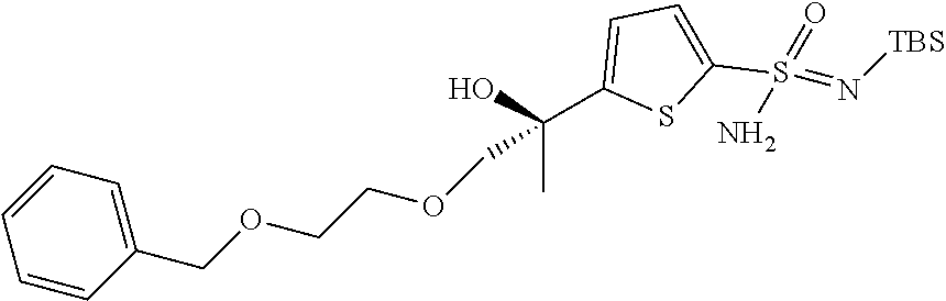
C1=CC=CC(COCCOCC(C)(O)C2=CC=C(S(N)(=N[TBS])=O)S2)=C1
